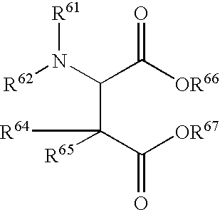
[R62]N(C(C([OR66])=O)C([R64])(C([OR67])=O)[R65])[R61]
